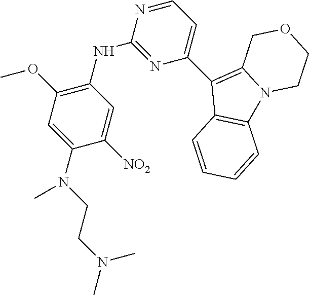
N1=CC=C(C2=C3N(C4=C2C=CC=C4)CCOC3)N=C1NC1=C(OC)C=C(N(C)CCN(C)C)C([NO2])=C1
